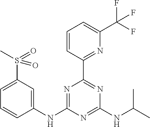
C1(NC2=NC(C3=NC(C(F)(F)F)=CC=C3)=NC(NC(C)C)=N2)=CC(S(C)(=O)=O)=CC=C1
